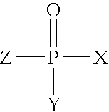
[Z]P(=O)([X])[Y]
